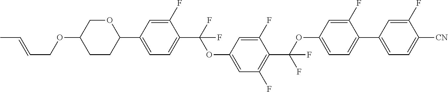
CC=CCOC1CCC(C2=CC=C(C(F)(OC3=CC(F)=C(C(OC4=CC=C(C5=CC=C([CN])C(F)=C5)C(F)=C4)(F)F)C(F)=C3)F)C(F)=C2)OC1
